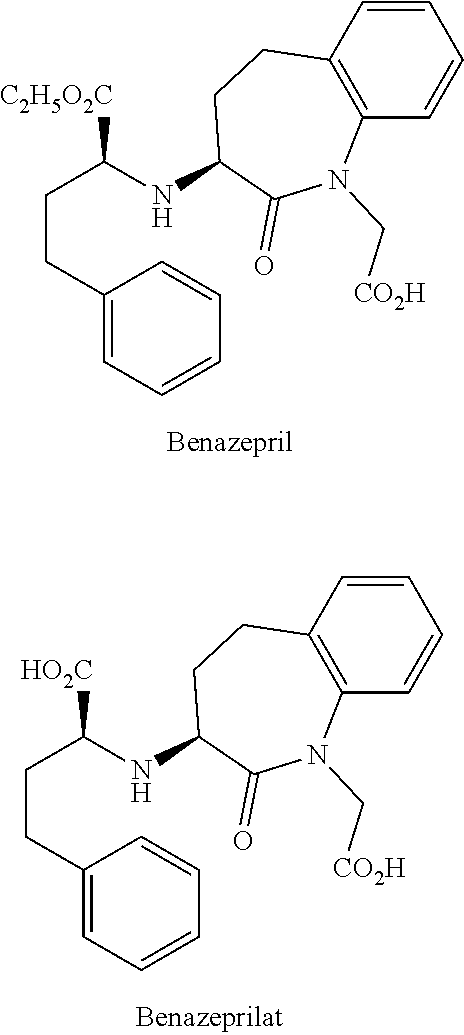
C(CC1=CC=CC=C1)C(NC1CCC2=C(C=CC=C2)N(C[CO2H])C1=O)[C2H5O2C].C(CC1=CC=CC=C1)C(NC1CCC2=C(C=CC=C2)N(C[CO2H])C1=O)[HO2C]
